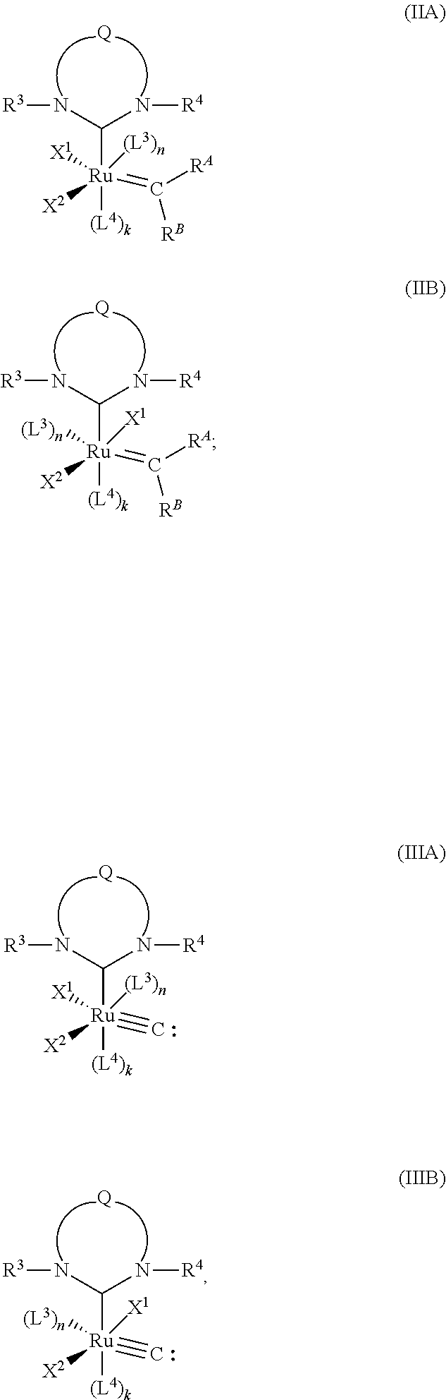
[R3]NC(N[R4])[Ru]([X2])(=C([RB])[RA])([(L3)n])([X1])[(L4)k].[Q].[R3]NC(N[R4])[Ru]([X2])(#C)([(L3)n])([X1])[(L4)k].[Q].[R3]NC(N[R4])[Ru]([X2])(#C)([X1])([(L3)n])[(L4)k].[Q].[R3]NC(N[R4])[Ru]([X2])(=C([RB])[RA])([X1])([(L3)n])[(L4)k].[Q]
